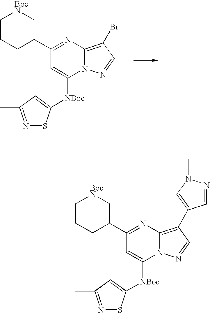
C1(C2=NC3=C(Br)C=NN3C([NBoc]C3=CC(C)=NS3)=C2)C[BocN]CCC1.C1(C2=NC3=C(C4=CN(C)N=C4)C=NN3C([NBoc]C3=CC(C)=NS3)=C2)C[BocN]CCC1
